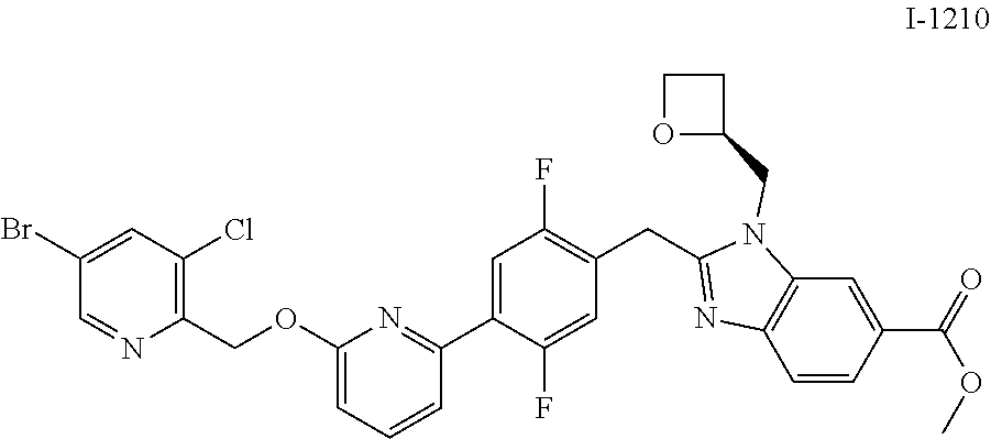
C1=C(C2=NC(OCC3=C(Cl)C=C(Br)C=N3)=CC=C2)C(F)=CC(CC2=NC3=C(N2CC2CCO2)C=C(C(OC)=O)C=C3)=C1F
